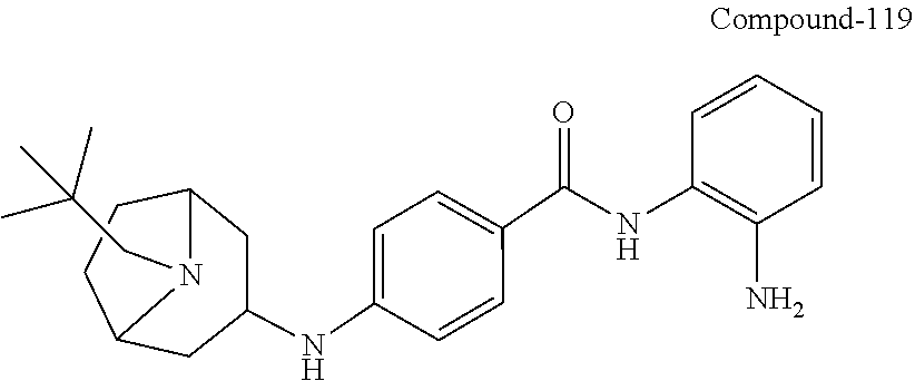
C1=C(NC2CC3CCC(C2)N3CC(C)(C)C)C=CC(C(=O)NC2=C(N)C=CC=C2)=C1
